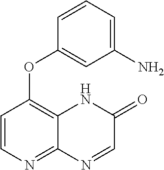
C1=CC=C(N)C=C1OC1=C2C(=NC=C1)N=CC(=O)N2
